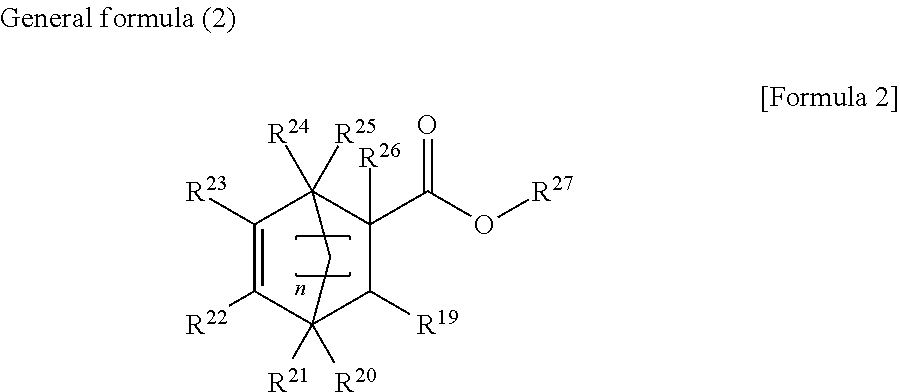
C1([R22])=C([R23])C2([R24])([R25])C([R26])(C(O[R27])=O)C([R19])C1([R21])([R20])C2
